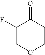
C1(F)COCCC1=O
